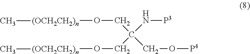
O(CC(CO[P4])(N[P3])CO[(OCH2CH2)n]C)[(OCH2CH2)n]C
